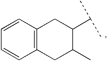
C1=CC2=C(C=C1)CC(C)C(C(C)C)C2
